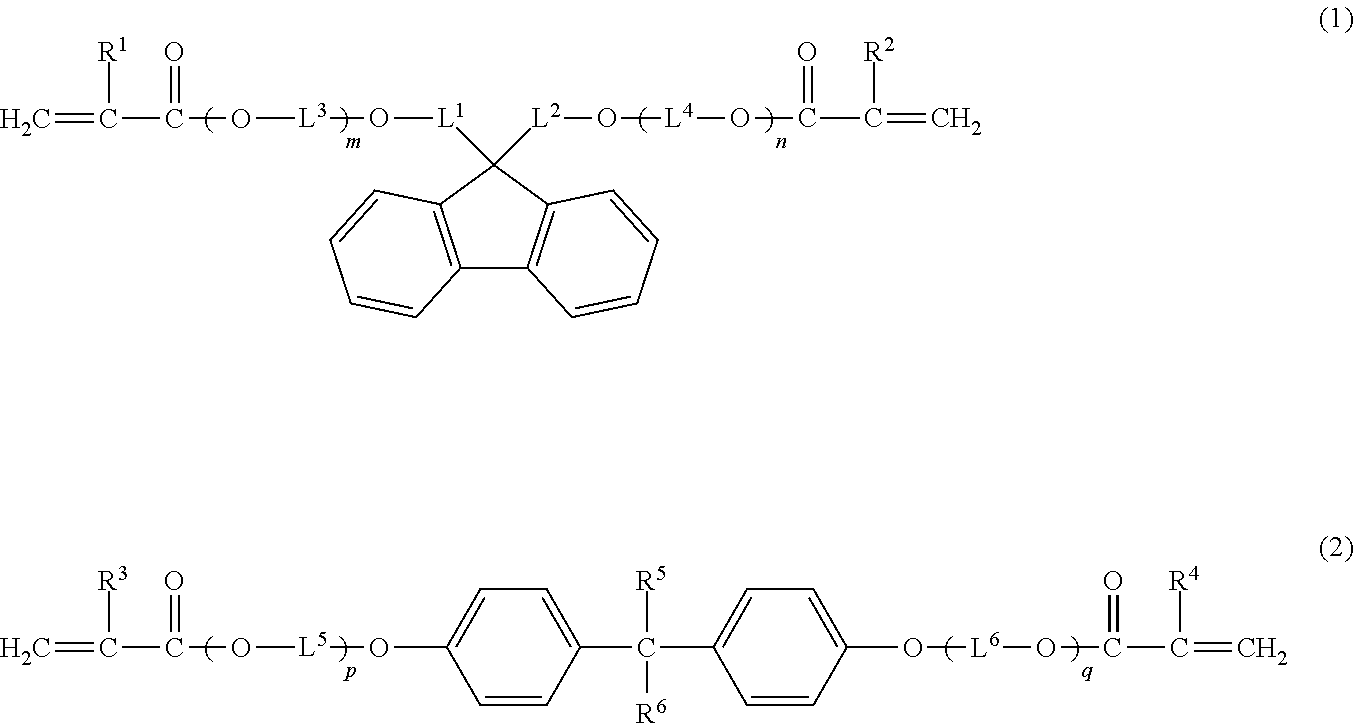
C12=C(C([L1]O[L3]OC(C(=C)[R1])=O)([L2]O[L4]OC(C(=C)[R2])=O)C3=C1C=CC=C3)C=CC=C2.C1(O[L5]OC(C(=C)[R3])=O)=CC=C(C(C2=CC=C(O[L6]OC(C(=C)[R4])=O)C=C2)([R5])[R6])C=C1
